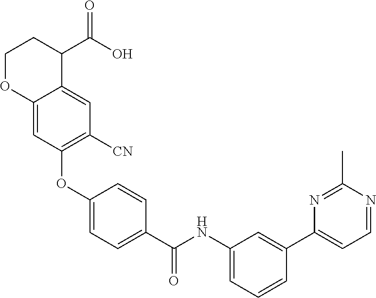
C1(OC2=C([CN])C=C3C(=C2)OCCC3C(O)=O)=CC=C(C(NC2=CC=CC(C3=CC=NC(C)=N3)=C2)=O)C=C1
